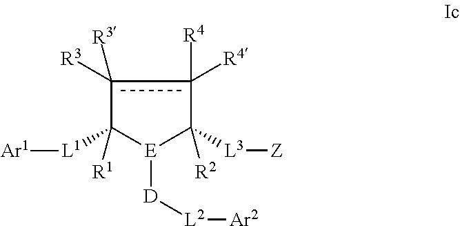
c1([R3])([R3])c([R4])([R4])C([L3][Z])([R2])[E]([D][L2][Ar2])C1([L1][Ar1])[R1]
